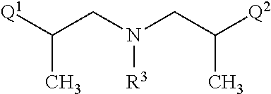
[Q1]C(CN(CC([Q2])C)[R3])C
